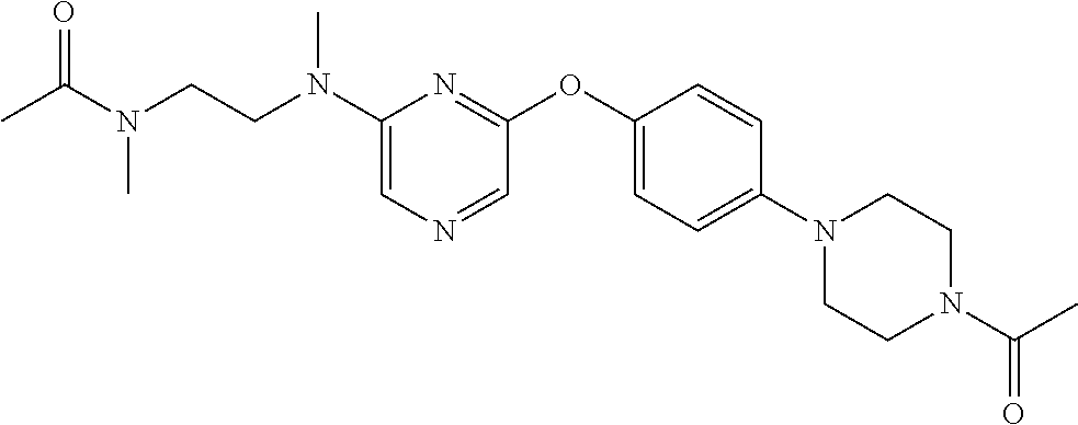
C1(N(CCN(C(C)=O)C)C)=CN=CC(OC2=CC=C(N3CCN(C(C)=O)CC3)C=C2)=N1
